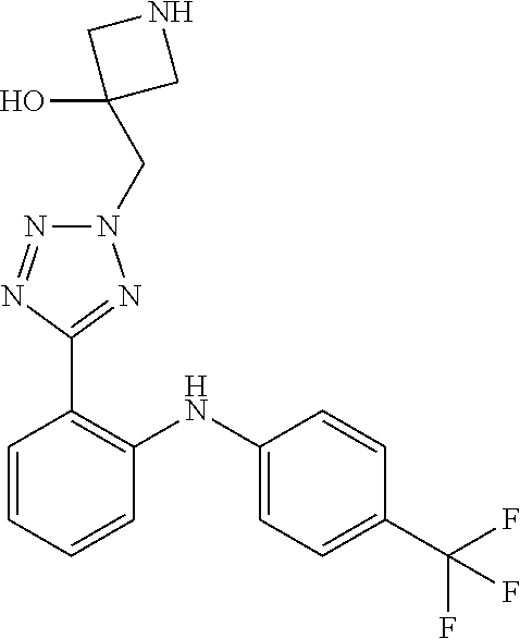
C1=CC(C(F)(F)F)=CC=C1NC1=C(C2=NN(CC3(O)CNC3)N=N2)C=CC=C1
